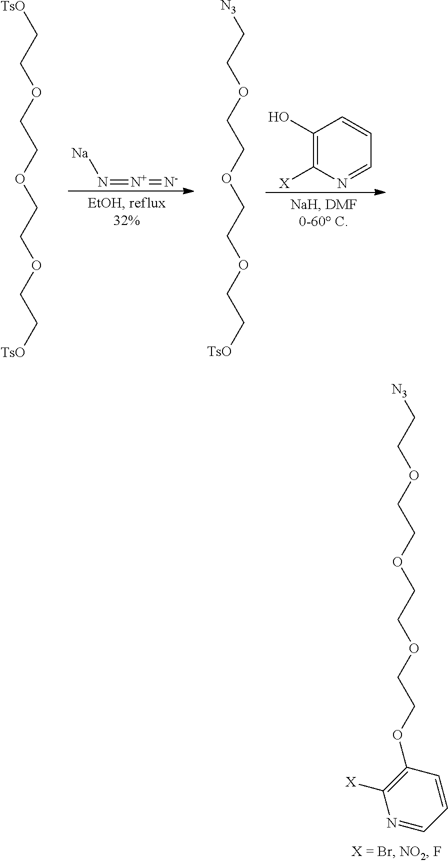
[TsO]CCOCCOCCOCC[TsO].N(=[N+]=[N-])[Na].[N3]CCOCCOCCOCC[TsO].C1(O)=C([X])N=CC=C1.[N3]CCOCCOCCOCCOC1=C([X])N=CC=C1
